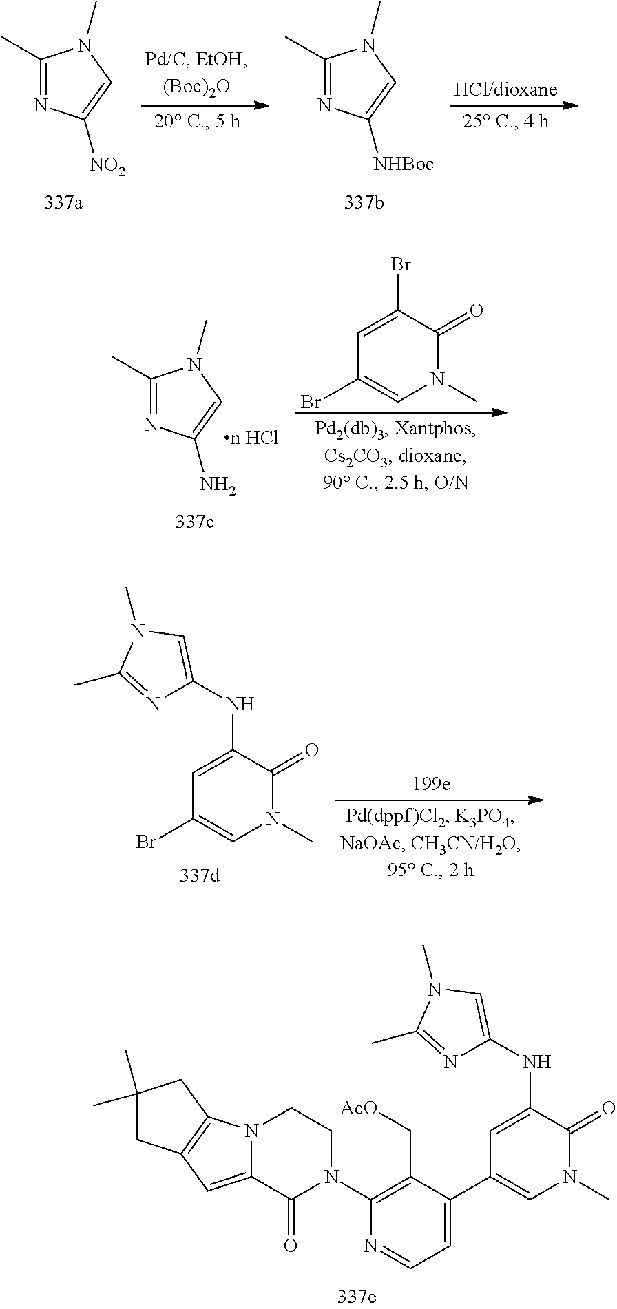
C1=C(NC2=CN(C)C(C)=N2)C(=O)N(C)C=C1C1=CC=NC(N2CCN3C(=CC4=C3CC(C)(C)C4)C2=O)=C1C[AcO].C1(C)=NC([NO2])=CN1C.C1(C)=NC([NHBoc])=CN1C.C1(C)=NC(N)=CN1C.C1(Br)=CC(Br)=CN(C)C1=O.C1=C(NC2=CN(C)C(C)=N2)C(=O)N(C)C=C1Br
